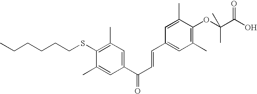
CCCCCCSC1=C(C)C=C(C(C=CC2=CC(C)=C(OC(C(O)=O)(C)C)C(C)=C2)=O)C=C1C
